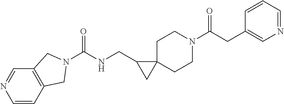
C1C2(CCN(C(CC3=CN=CC=C3)=O)C1)C(CNC(=O)N1CC3=C(C=NC=C3)C1)C2
